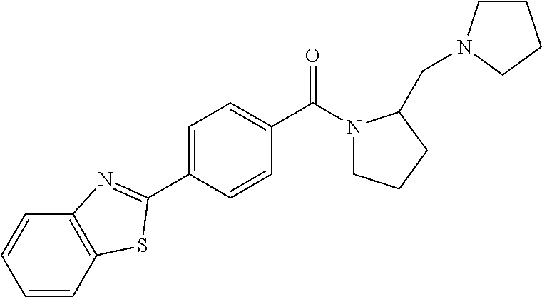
C1(C2=NC3=C(C=CC=C3)S2)=CC=C(C(N2CCCC2CN2CCCC2)=O)C=C1
